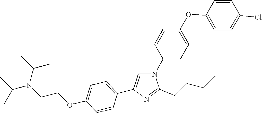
N1(C2=CC=C(OC3=CC=C(Cl)C=C3)C=C2)C=C(C2=CC=C(OCCN(C(C)C)C(C)C)C=C2)N=C1CCCC
